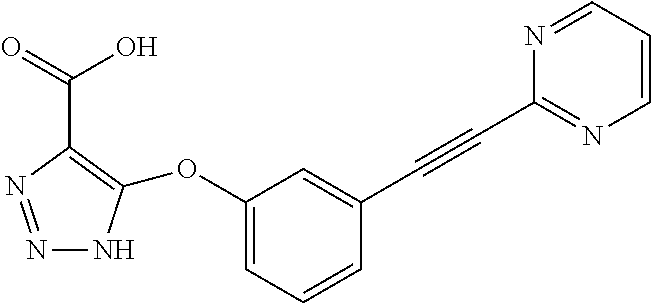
N1=NC(C(O)=O)=C(OC2=CC=CC(C#CC3=NC=CC=N3)=C2)N1
